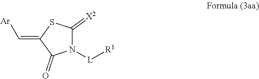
N1([L][R1])C(=[X2])SC(=C[Ar])C1=O
